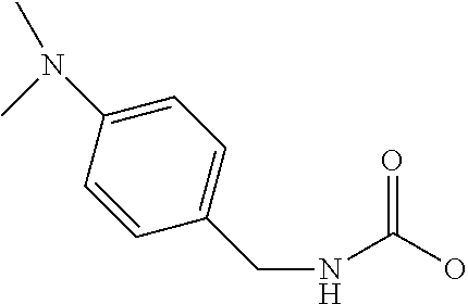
C1=C(N(C)C)C=CC(CNC(O)=O)=C1
